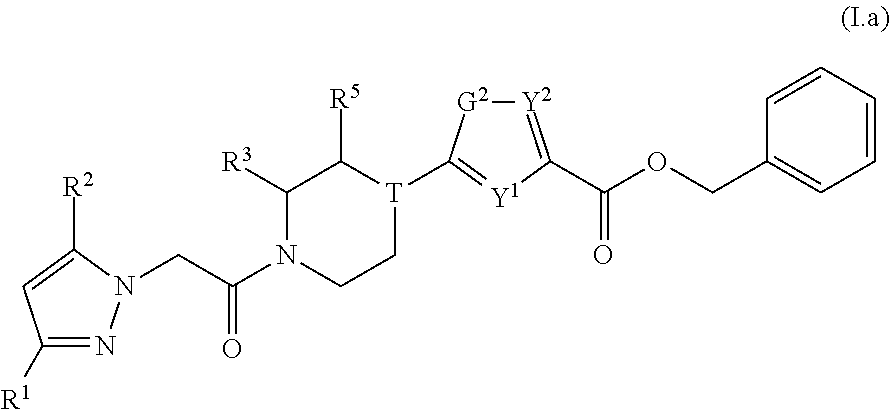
C1([R1])=NN(CC(N2CC[T](C3=[Y1]C(C(OCC4=CC=CC=C4)=O)=[Y2][G2]3)C([R5])C2[R3])=O)C([R2])=C1
